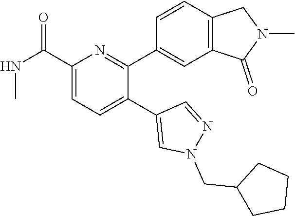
C1(C(=O)NC)=CC=C(C2=CN(CC3CCCC3)N=C2)C(C2=CC3=C(C=C2)CN(C)C3=O)=N1
